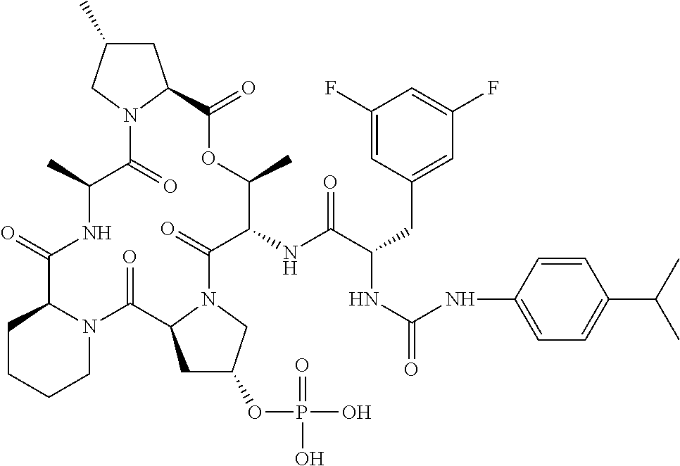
C1CCCN2C1C(=O)NC(C)C(=O)N1C(CC(C)C1)C(=O)OC(C)C(NC(C(CC1=CC(F)=CC(F)=C1)NC(=O)NC1=CC=C(C(C)C)C=C1)=O)C(=O)N1C(C2=O)CC(OP(O)(=O)O)C1
